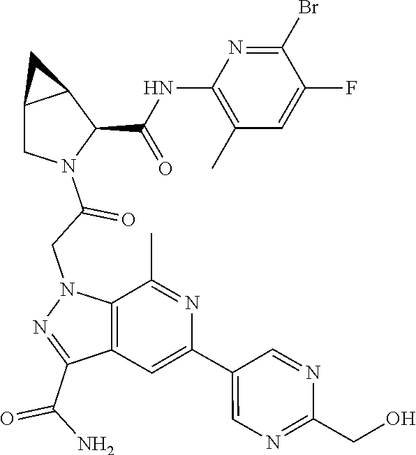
C1(C(=O)N)=NN(CC(=O)N2C(C(=O)NC3=C(C)C=C(F)C(Br)=N3)C3C(C2)C3)C2=C1C=C(C1=CN=C(CO)N=C1)N=C2C
